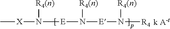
C[X]N([E]N([E]N([R4])[R4(n)])[R4(n)])[R4(n)]
